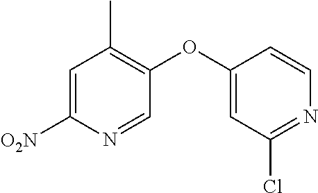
C1=C([O2N])N=CC(OC2=CC(Cl)=NC=C2)=C1C
